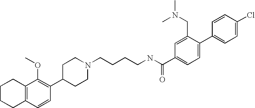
C1(C2=C(OC)C3=C(C=C2)CCCC3)CCN(CCCCNC(C2=CC=C(C3=CC=C(Cl)C=C3)C(CN(C)C)=C2)=O)CC1
